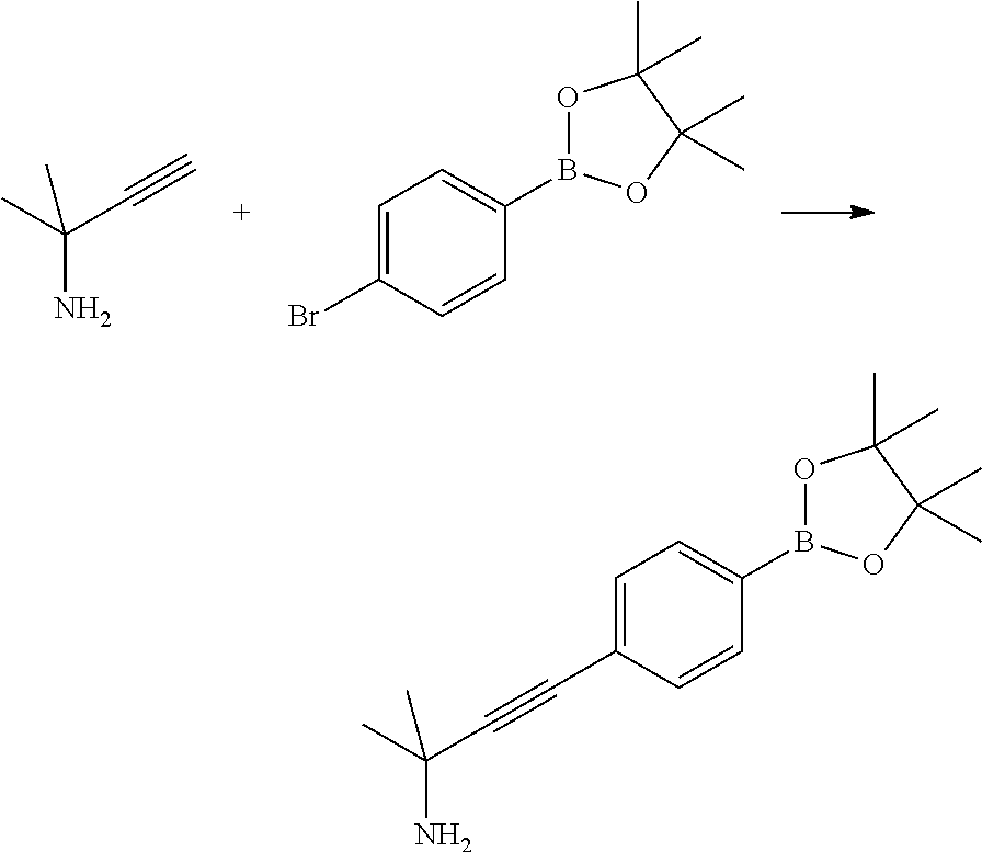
C(C#C)(C)(N)C.C1=C(Br)C=CC(B2OC(C)(C)C(C)(C)O2)=C1.C1=C(C#CC(C)(N)C)C=CC(B2OC(C)(C)C(C)(C)O2)=C1
